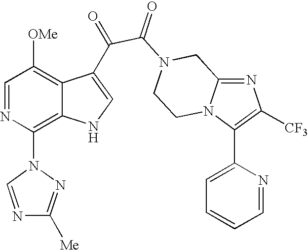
N1=C2N(C(C3=CC=CC=N3)=C1[CF3])CCN(C(=O)C(=O)C1=CNC3=C(N4N=C([Me])N=C4)N=CC([OMe])=C31)C2
